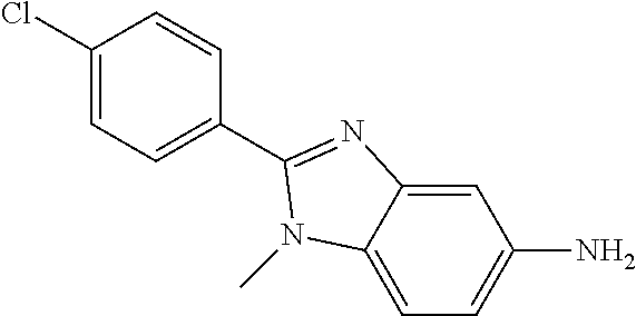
C12=CC(N)=CC=C1N(C)C(C1=CC=C(Cl)C=C1)=N2
